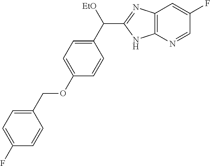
C1(C([EtO])C2=NC3=C(N2)N=CC(F)=C3)=CC=C(OCC2=CC=C(F)C=C2)C=C1
